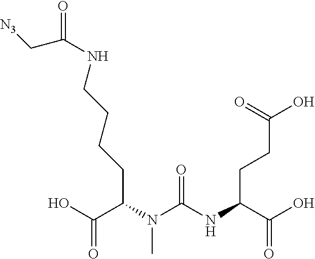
C(N(C(NC(C(O)=O)CCC(O)=O)=O)C)(C(O)=O)CCCCNC(=O)C[N3]
